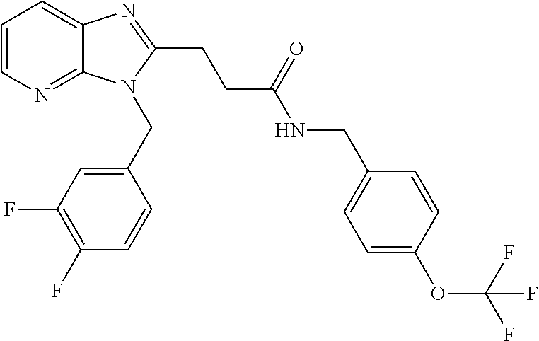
C1=CN=C2C(=C1)N=C(CCC(NCC1=CC=C(OC(F)(F)F)C=C1)=O)N2CC1=CC(F)=C(F)C=C1
